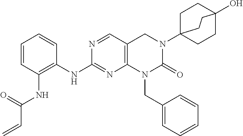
N1=CC2=C(N=C1NC1=C(NC(C=C)=O)C=CC=C1)N(CC1=CC=CC=C1)C(=O)N(C13CCC(O)(CC1)CC3)C2
